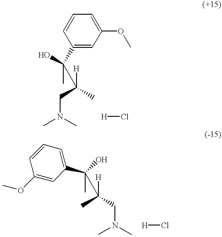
C1(OC)=CC=CC(C(O)(C)C([H])(CN(C)C)C)=C1.[H]Cl.C1(OC)=CC(C(C)(O)C([H])(C)CN(C)C)=CC=C1.[H]Cl
